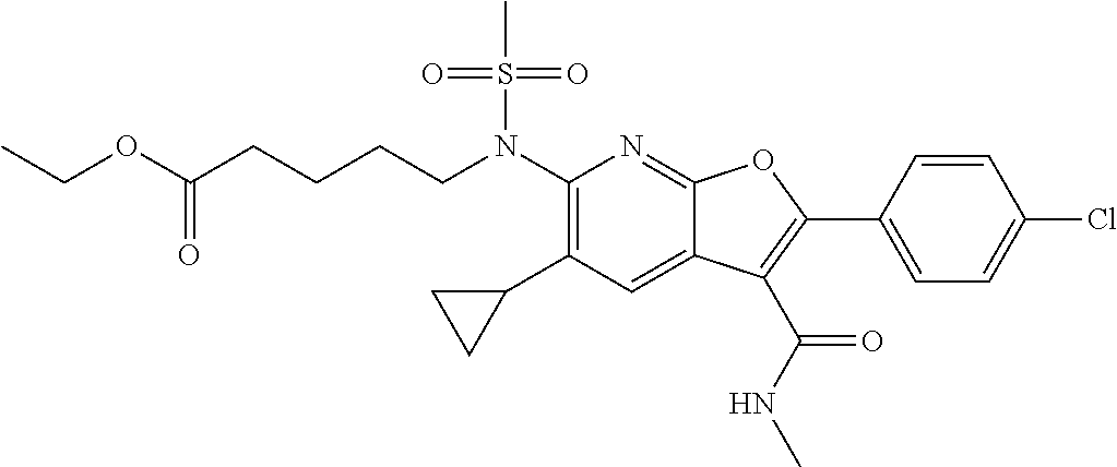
N(C1=C(C2CC2)C=C2C(=N1)OC(C1=CC=C(Cl)C=C1)=C2C(NC)=O)(S(C)(=O)=O)CCCCC(OCC)=O
